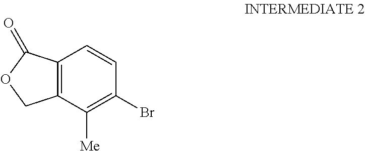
C12=C(C([Me])=C(Br)C=C1)COC2=O
